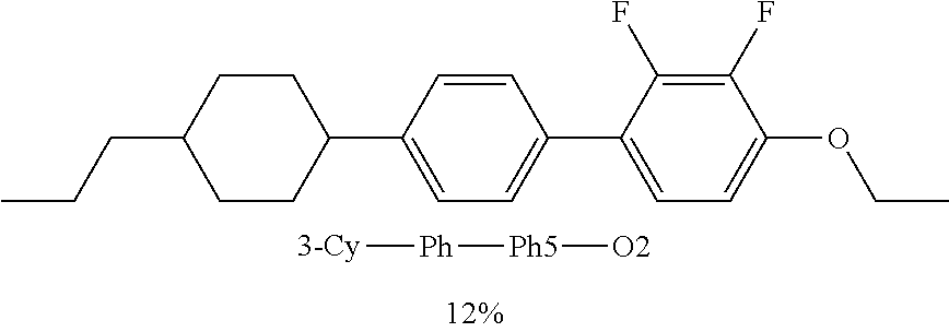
C1=CC(C2CCC(CCC)CC2)=CC=C1C1=CC=C(OCC)C(F)=C1F.[Ph]([Ph5][O2])[3-Cy]
